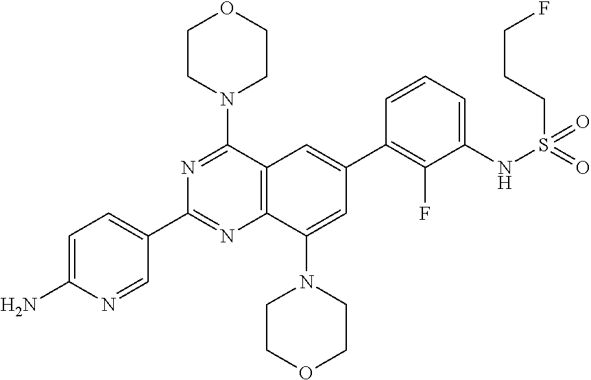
N1=C(N2CCOCC2)C2=C(N=C1C1=CC=C(N)N=C1)C(N1CCOCC1)=CC(C1=C(F)C(NS(=O)(=O)CCCF)=CC=C1)=C2
